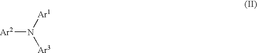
[Ar2]N([Ar1])[Ar3]
